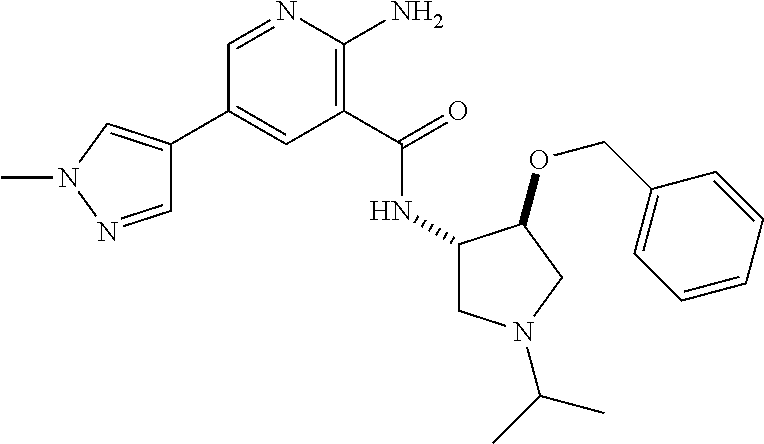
C1(C2=CN(C)N=C2)=CC(C(=O)NC2CN(C(C)C)CC2OCC2=CC=CC=C2)=C(N)N=C1
